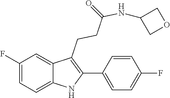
C1=C(F)C=C2C(CCC(=O)NC3COC3)=C(C3=CC=C(F)C=C3)NC2=C1
